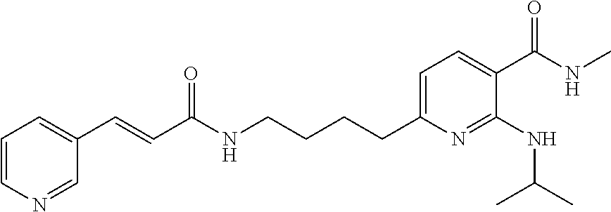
C1=CN=CC(C=CC(NCCCCC2=CC=C(C(NC)=O)C(NC(C)C)=N2)=O)=C1
